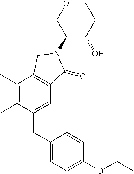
C1(N2C(=O)C3=C(C(C)=C(C)C(CC4=CC=C(OC(C)C)C=C4)=C3)C2)C(O)CCOC1
